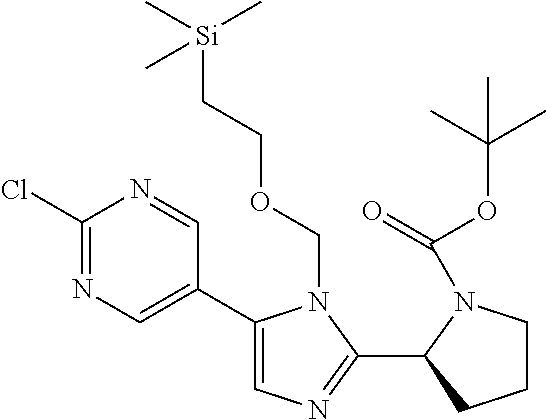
C1(Cl)=NC=C(C2=CN=C(C3CCCN3C(OC(C)(C)C)=O)N2COCC[Si](C)(C)C)C=N1
